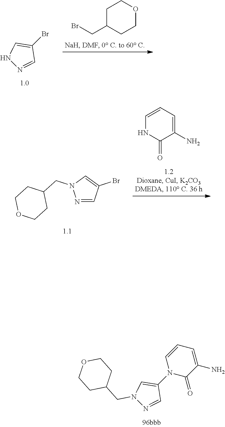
C1C(CBr)CCOC1.BrC1=CNN=C1.C1=CC=C(N)C(=O)N1.N1=CC(Br)=CN1CC1CCOCC1.N1(C2=CN(CC3CCOCC3)N=C2)C(=O)C(N)=CC=C1
